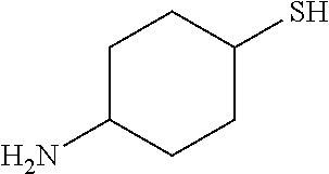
C1C(N)CCC(S)C1
